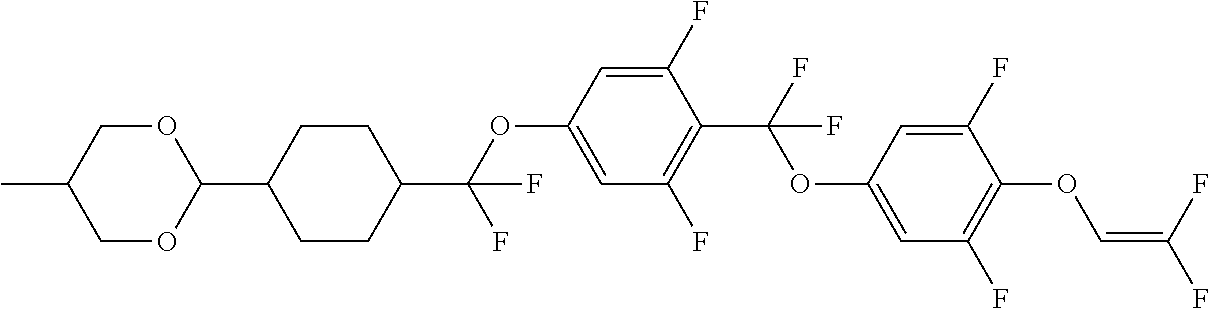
C1OC(C2CCC(C(OC3=CC(F)=C(C(F)(OC4=CC(F)=C(OC=C(F)F)C(F)=C4)F)C(F)=C3)(F)F)CC2)OCC1C
